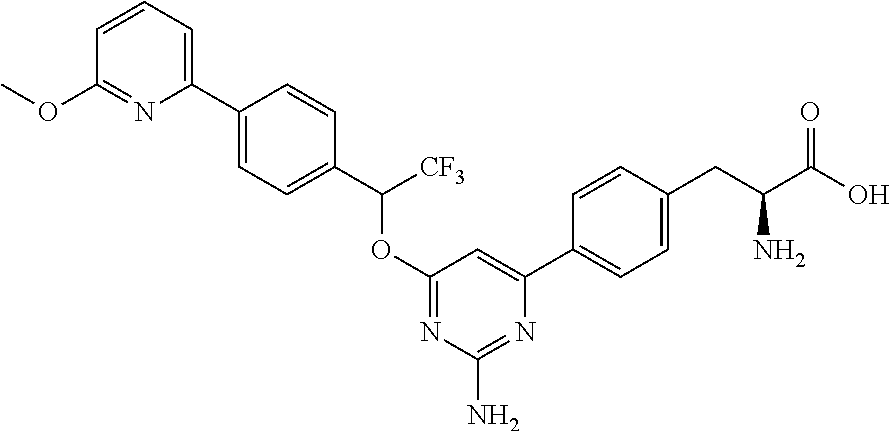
C1(C2=CC=C(CC(C(O)=O)N)C=C2)=CC(OC([CF3])C2=CC=C(C3=CC=CC(OC)=N3)C=C2)=NC(N)=N1
